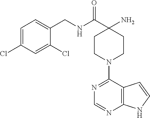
C12=C(C(N3CCC(N)(C(NCC4=CC=C(Cl)C=C4Cl)=O)CC3)=NC=N1)C=CN2
